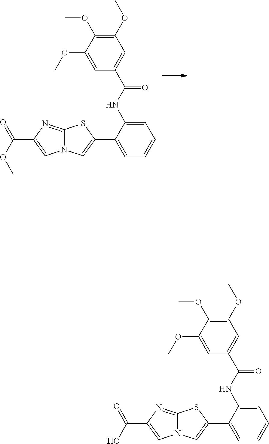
N12C(=NC(C(OC)=O)=C1)SC(C1=CC=CC=C1NC(C1=CC(OC)=C(OC)C(OC)=C1)=O)=C2.N12C(=NC(C(O)=O)=C1)SC(C1=CC=CC=C1NC(C1=CC(OC)=C(OC)C(OC)=C1)=O)=C2
